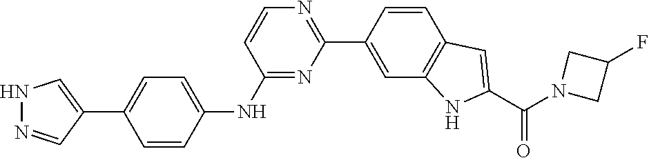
N1=C(NC2=CC=C(C3=CNN=C3)C=C2)C=CN=C1C1=CC2=C(C=C1)C=C(C(N1CC(F)C1)=O)N2
